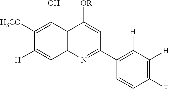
C12=C(C(O)=C([H3CO])C([H])=C1)C([OR])=CC(C1=C([H])C([H])=C(F)C=C1)=N2
